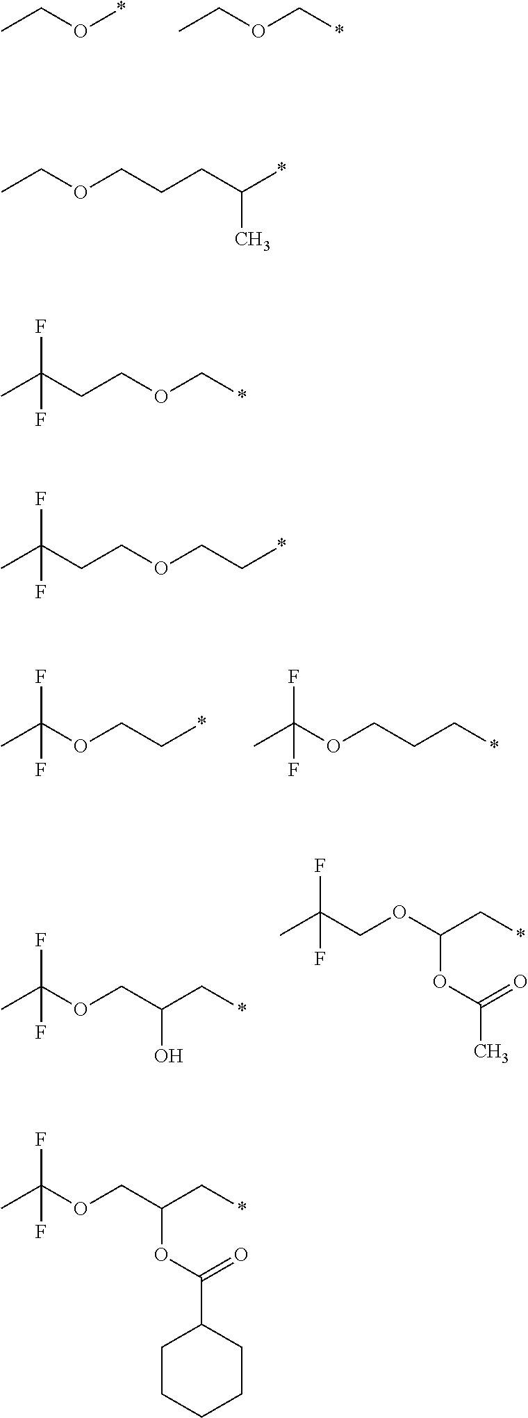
CCO*.CCOC*.CC(OCC*)(F)F.CC(OCCC*)(F)F.CC(OCC(C*)O)(F)F.CC(COC(C*)OC(C)=O)(F)F.CCOCCCC(*)C.CC(CCOC*)(F)F.CC(CCOCC*)(F)F.CC(OCC(C*)OC(C1CCCCC1)=O)(F)F
